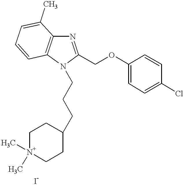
N1=C(COC2=CC=C(Cl)C=C2)N(CCCC2CC[N+](C)(C)CC2)C2=C1C(C)=CC=C2
